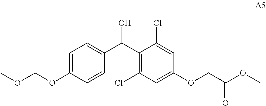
C1(C(C2=CC=C(OCOC)C=C2)O)=C(Cl)C=C(OCC(OC)=O)C=C1Cl
